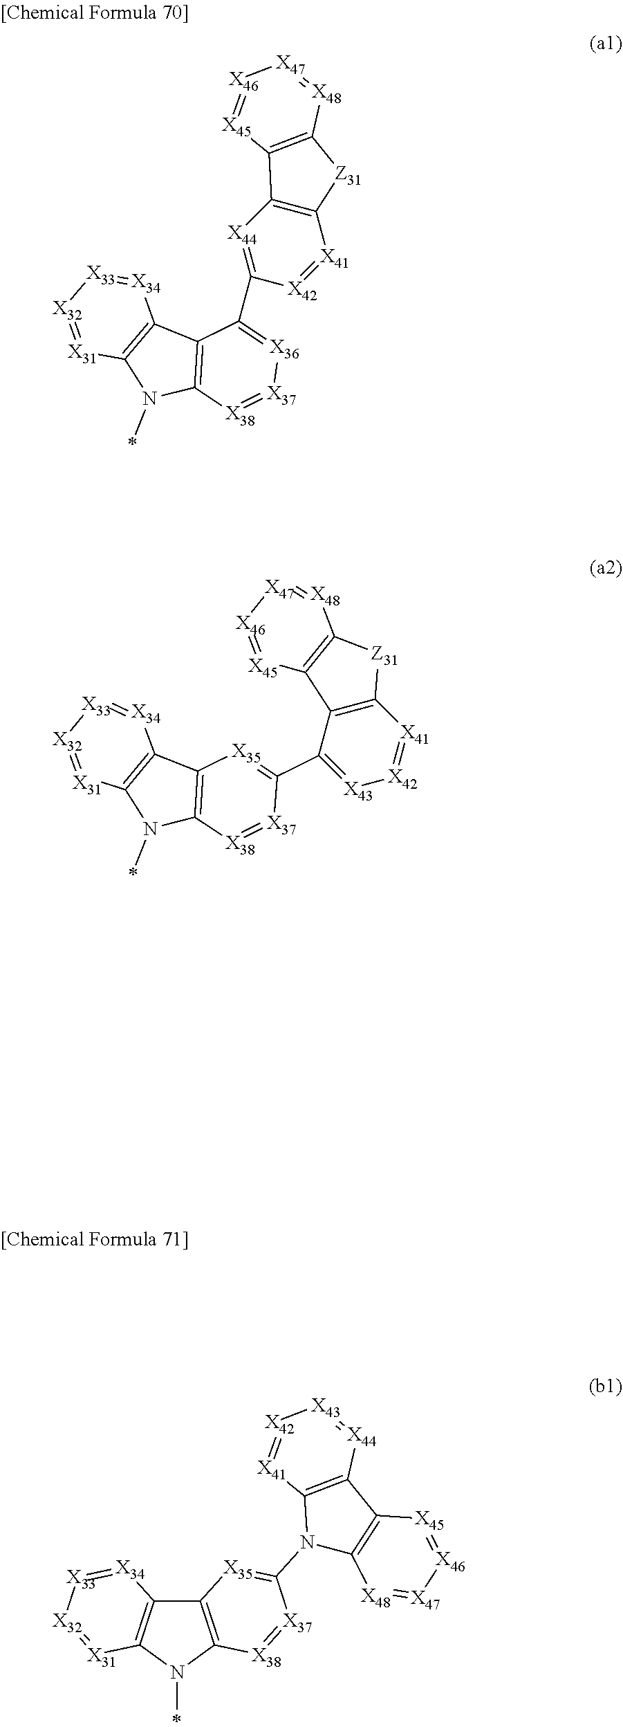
[X34]1=[X33][X32]=[X31]C2=C1C1=C(N2C)[X38]=[X37][X36]=C1C1=[X44]C2=C([X41]=[X42]1)[Z31]C1=C2[X45]=[X46][X47]=[X48]1.C12=C(N(C)C3=C1[X34]=[X33][X32]=[X31]3)[X38]=[X37]C(C1=[X43][X42]=[X41]C3=C1C1=C([Z31]3)[X48]=[X47][X46]=[X45]1)=[X35]2.C12=C(N(C)C3=C1[X34]=[X33][X32]=[X31]3)[X38]=[X37]C(N1C3=C(C4=C1[X41]=[X42][X43]=[X44]4)[X45]=[X46][X47]=[X48]3)=[X35]2
